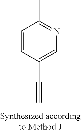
C#CC1=CN=C(C)C=C1
